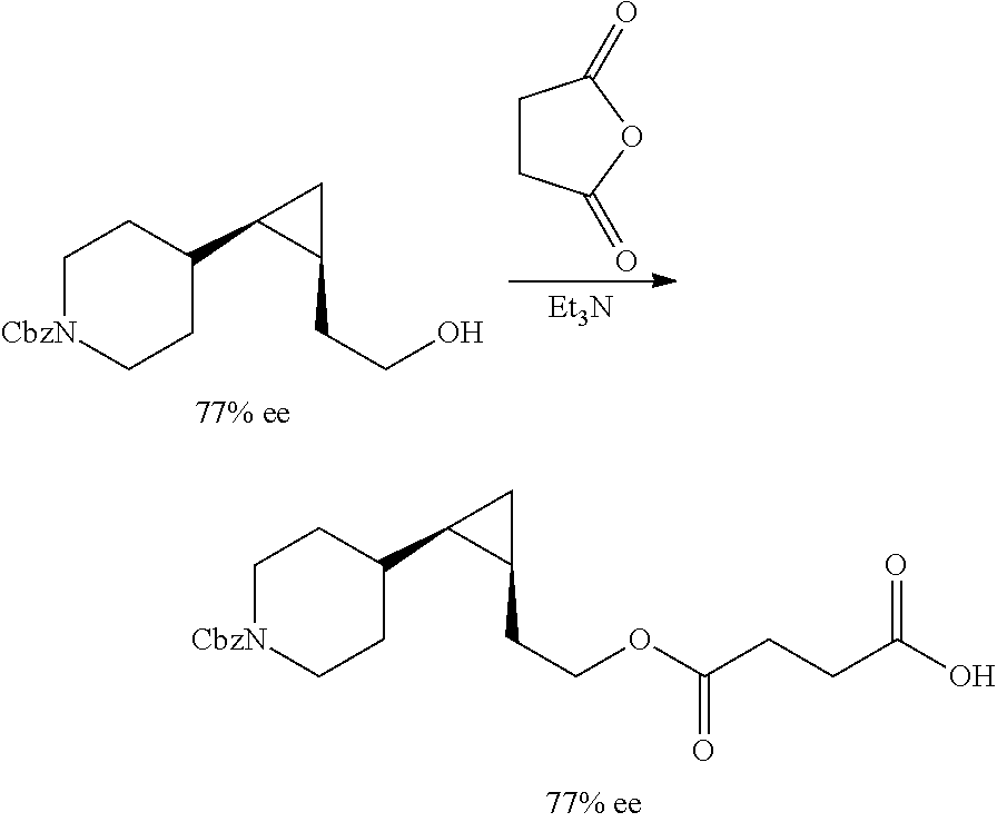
C1[CbzN]CCC(C2C(CCO)C2)C1.C1CC(=O)OC1=O.[Et3N].C1[CbzN]CCC(C2C(CCOC(=O)CCC(=O)O)C2)C1
